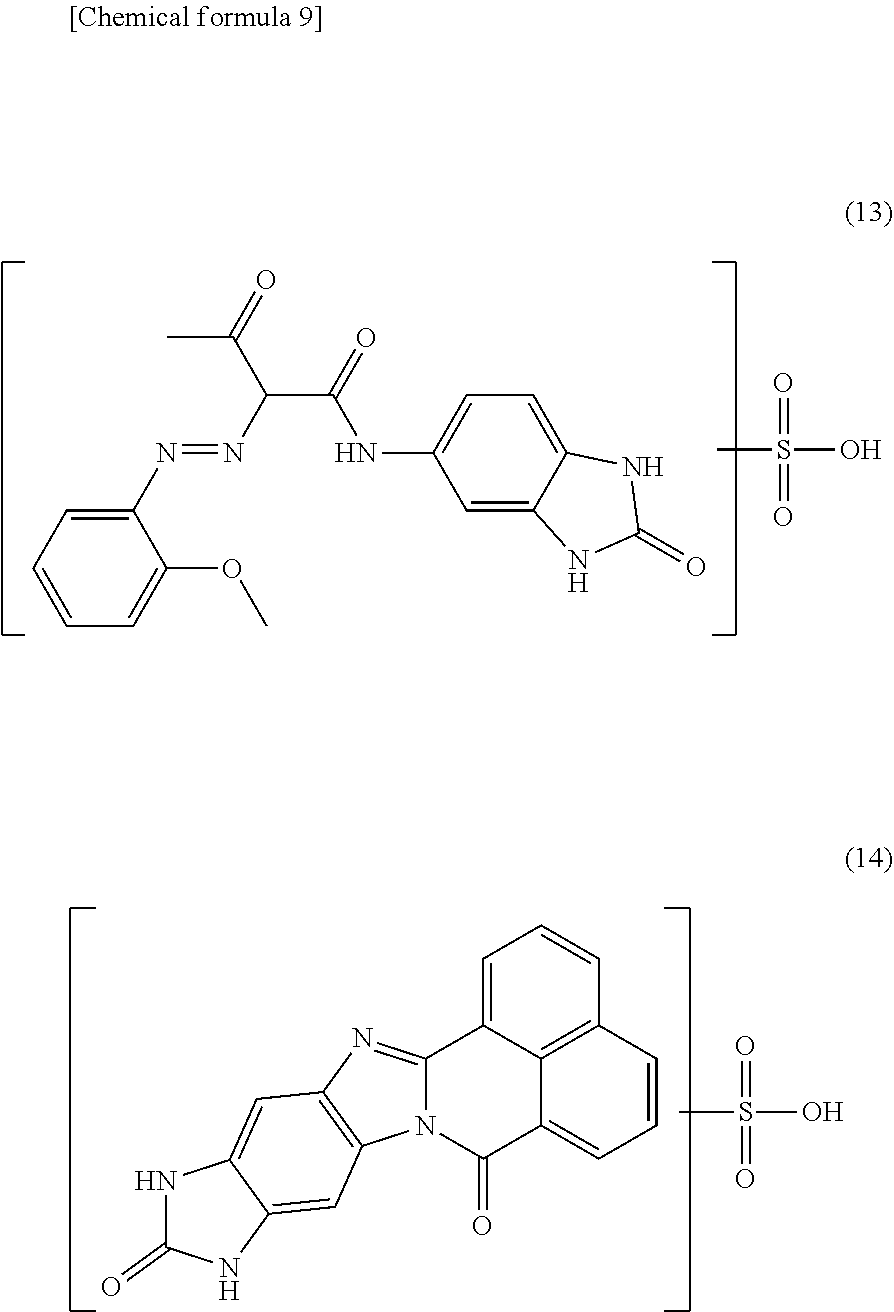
C1=C2C3=C(C=C1)C=CC=C3C(=O)N1C2=NC2=C1C=C1C(=C2)NC(=O)N1.CS(O)(=O)=O.C1(N=NC(C(=O)NC2=CC=C3C(=C2)NC(=O)N3)C(=O)C)=CC=CC=C1OC.CS(O)(=O)=O
